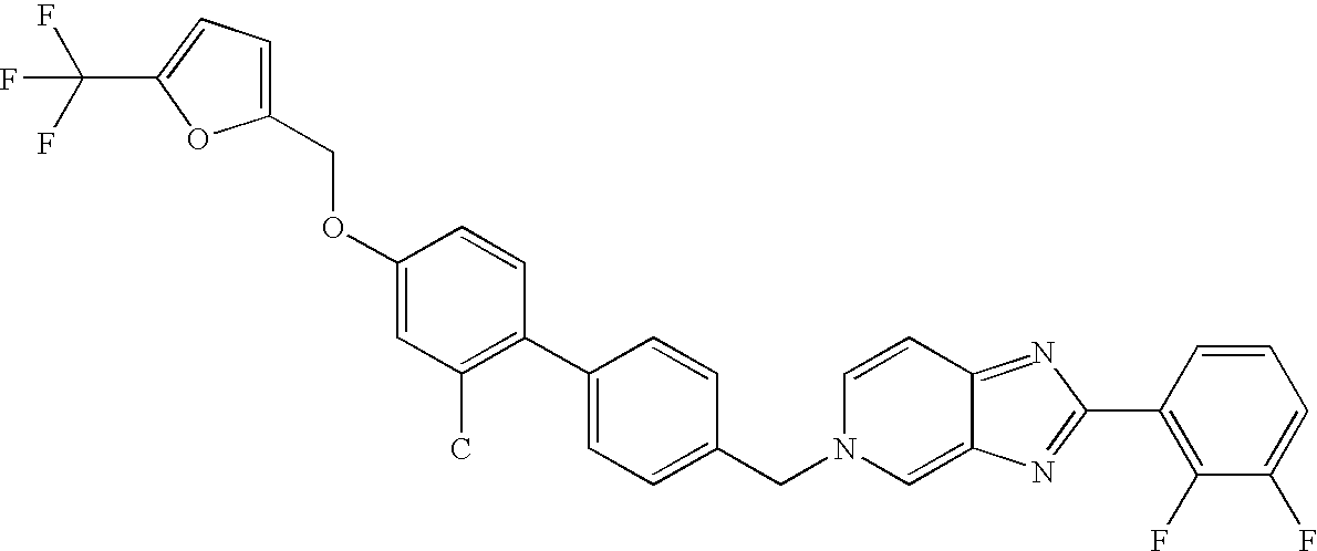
C1(OCC2=CC=C(C(F)(F)F)O2)=CC(C)=C(C2=CC=C(CN3C=C4C(=NC(C5=C(F)C(F)=CC=C5)=N4)C=C3)C=C2)C=C1
